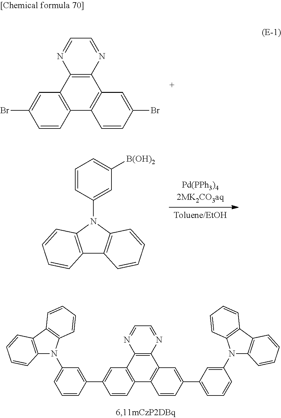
C1=CC2=C(C=C1Br)C1=C(C3=C2C=CC(Br)=C3)N=CC=N1.C12=C(N(C3=CC([B(OH)2])=CC=C3)C3=C1C=CC=C3)C=CC=C2.C1=CC2=C(C=C1C1=CC(N3C4=C(C5=C3C=CC=C5)C=CC=C4)=CC=C1)C1=C(C3=C2C=CC(C2=CC=CC(N4C5=C(C6=C4C=CC=C6)C=CC=C5)=C2)=C3)N=CC=N1
